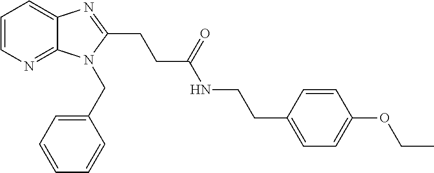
C1=CN=C2C(=C1)N=C(CCC(NCCC1=CC=C(OCC)C=C1)=O)N2CC1=CC=CC=C1
